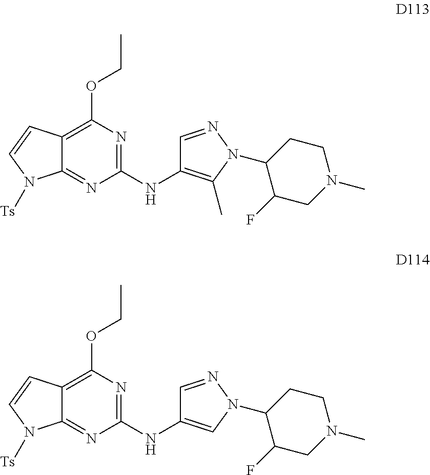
C12=C(OCC)N=C(NC3=C(C)N(C4C(F)CN(C)CC4)N=C3)N=C1N([Ts])C=C2.C12=C(OCC)N=C(NC3=CN(C4C(F)CN(C)CC4)N=C3)N=C1N([Ts])C=C2
